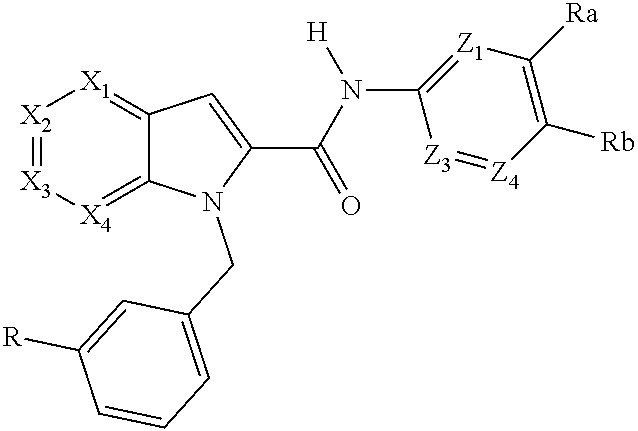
[X2]1=[X3][X4]=C2C(=[X1]1)C=C(C(N([H])C1=[Z1]C([Ra])=C([Rb])[Z4]=[Z3]1)=O)N2CC1=CC=CC([R])=C1
